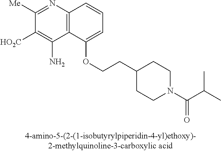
C1([Me])=NC2=C(C(N)=C1[HO2C])C(OCCC1CCN(C(C(C)C)=O)CC1)=CC=C2
